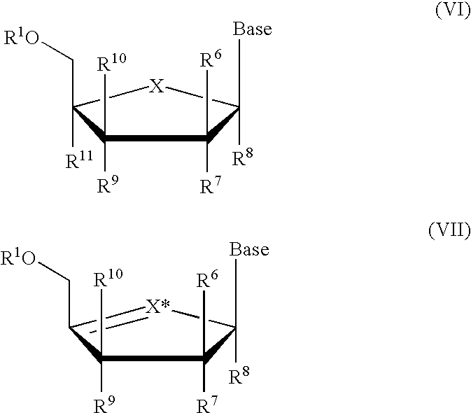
C1([R9])([R10])C(C[R1O])([R11])[X]C([Base])([R8])C1([R6])[R7].C1([R9])([R10])C(C[R1O])=[X*]C([Base])([R8])C1([R6])[R7]
